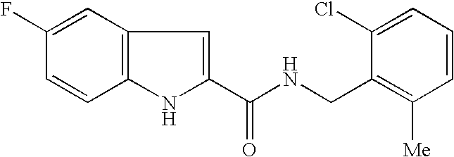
C1=C(F)C=CC2=C1C=C(C(NCC1=C([Me])C=CC=C1Cl)=O)N2
